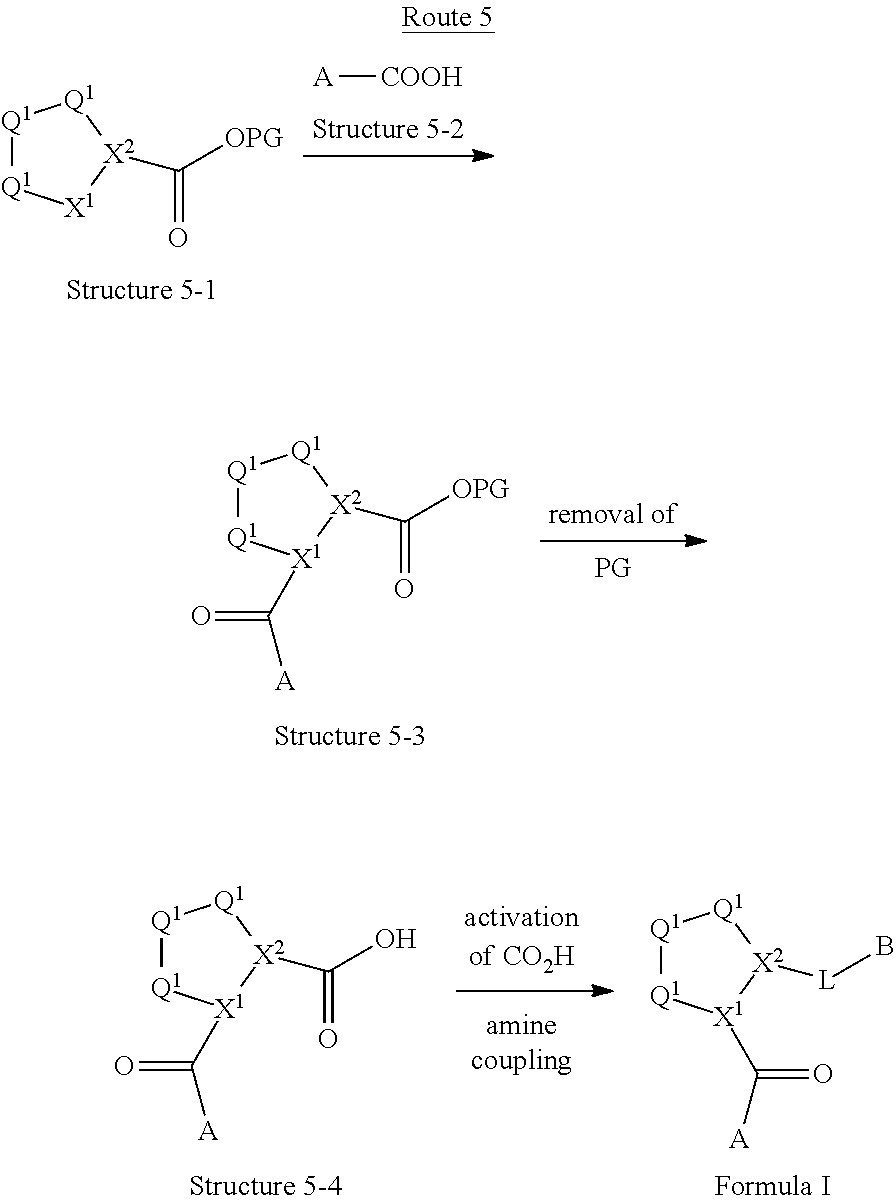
[Q1]1[Q1][X1][X2](C([OPG])=O)[Q1]1.[A][COOH].[Q1]1[Q1][X1](C([A])=O)[X2](C([OPG])=O)[Q1]1.[Q1]1[Q1][X1](C([A])=O)[X2]([L]B)[Q1]1.[Q1]1[Q1][X1](C([A])=O)[X2](C(O)=O)[Q1]1
